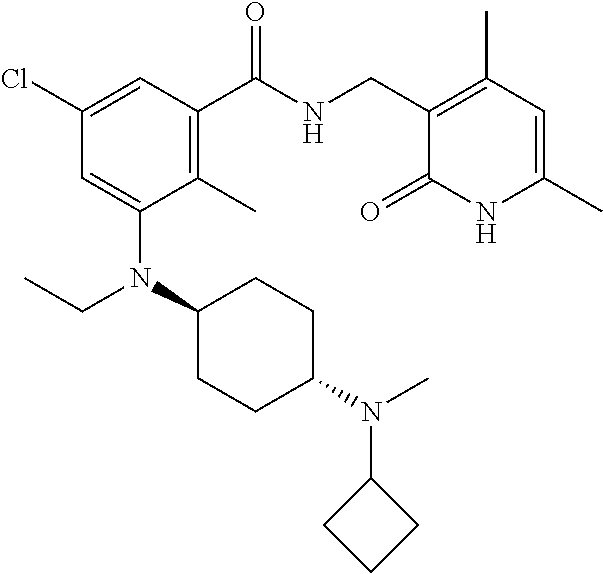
ClC1=CC(C(NCC2=C(C)C=C(C)NC2=O)=O)=C(C)C(N(C2CCC(N(C)C3CCC3)CC2)CC)=C1
